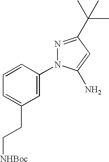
C1=C(N2N=C(C(C)(C)C)C=C2N)C=CC=C1CC[NHBoc]
